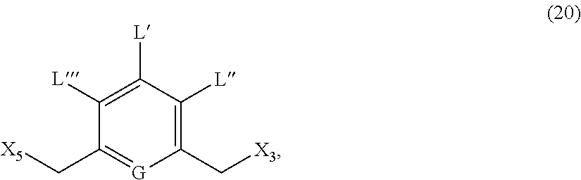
[X5]CC1=[G]C(C[X3])=C([L])C([L])=C1[L]
